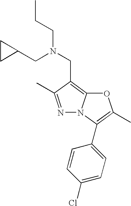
N1=C(C)C(CN(CC2CC2)CCC)=C2N1C(C1=CC=C(Cl)C=C1)=C(C)O2
